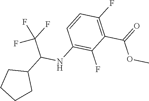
O(C(C1=C(F)C=CC(NC(C2CCCC2)C(F)(F)F)=C1F)=O)C
